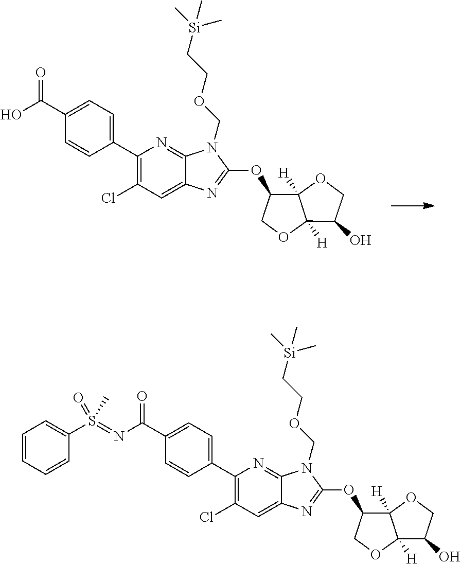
C1=C(C2=C(Cl)C=C3C(=N2)N(COCC[Si](C)(C)C)C(OC2C4([H])C([H])(OC2)C(O)CO4)=N3)C=CC(C(O)=O)=C1.C(=O)(N=S(C1=CC=CC=C1)(=O)C)C1=CC=C(C2=C(Cl)C=C3C(=N2)N(COCC[Si](C)(C)C)C(OC2C4([H])C([H])(OC2)C(O)CO4)=N3)C=C1
